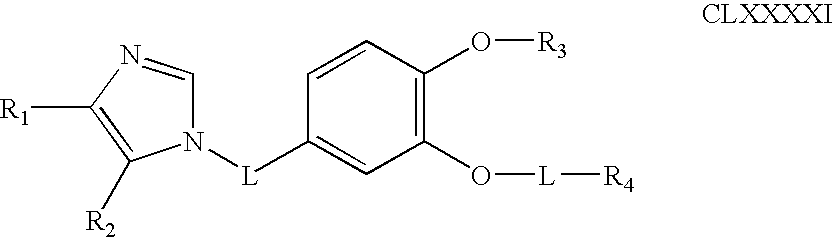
N1([L]C2=CC(O[L][R4])=C(O[R3])C=C2)C=NC([R1])=C1[R2]
